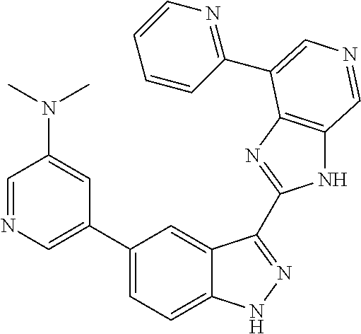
C1(C2=CN=CC(N(C)C)=C2)=CC=C2C(=C1)C(C1=NC3=C(N1)C=NC=C3C1=NC=CC=C1)=NN2
